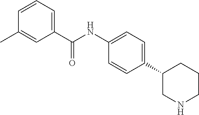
C1(C2=CC=C(NC(C3=CC=CC(C)=C3)=O)C=C2)CNCCC1
